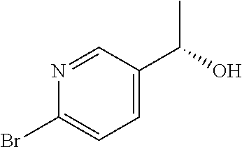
N1=CC(C(O)C)=CC=C1Br
